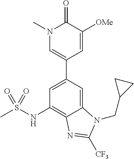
C12=CC(C3=CN(C)C(=O)C([OMe])=C3)=CC(NS(C)(=O)=O)=C1N=C([CF3])N2CC1CC1
